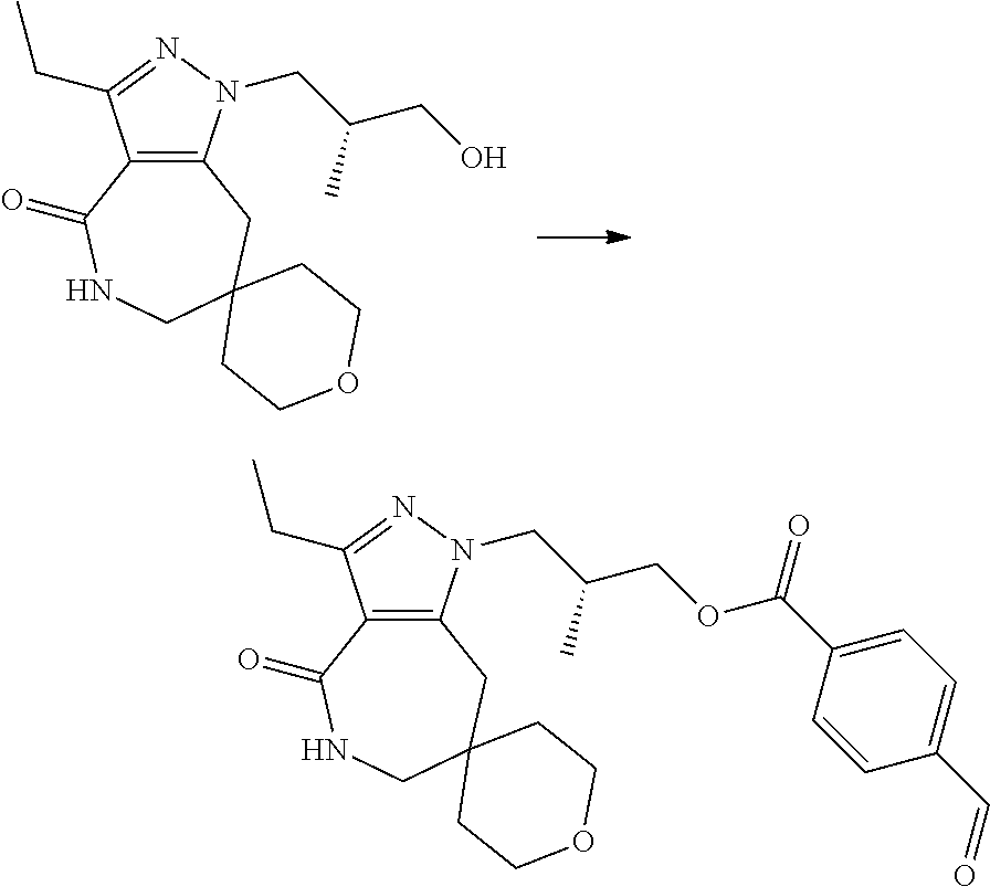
C12=C(N(CC(CO)C)N=C1CC)CC1(CNC2=O)CCOCC1.C12=C(N(CC(COC(C3=CC=C(C=O)C=C3)=O)C)N=C1CC)CC1(CNC2=O)CCOCC1
